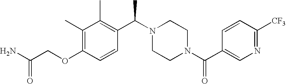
C(OC1=C(C)C(C)=C(C(N2CCN(C(C3=CN=C([CF3])C=C3)=O)CC2)C)C=C1)C(N)=O
